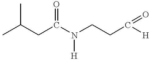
CC(CC(N(CCC([H])=O)[H])=O)C
